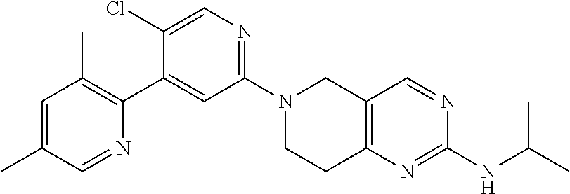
N1(C2=NC=C(Cl)C(C3=C(C)C=C(C)C=N3)=C2)CCC2=C(C1)C=NC(NC(C)C)=N2
